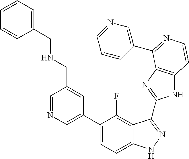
C1=C(C2=CC=C3C(=C2F)C(C2=NC4=C(N2)C=CN=C4C2=CN=CC=C2)=NN3)C=C(CNCC2=CC=CC=C2)C=N1
